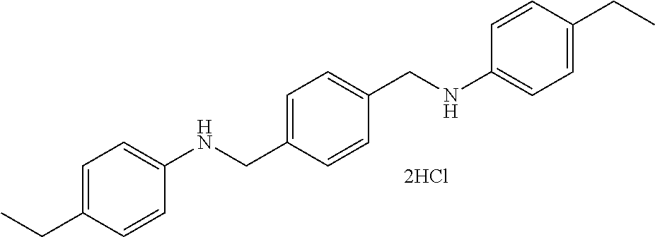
C1=CC(CNC2=CC=C(CC)C=C2)=CC=C1CNC1=CC=C(CC)C=C1
